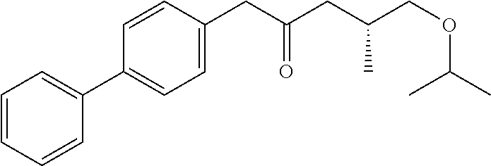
C1=CC=CC(C2=CC=C(CC(CC(COC(C)C)C)=O)C=C2)=C1
